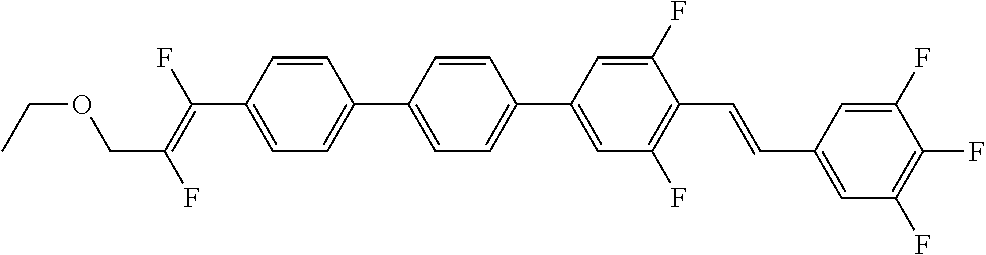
C1=CC(C2=CC=C(C3=CC(F)=C(C=CC4=CC(F)=C(F)C(F)=C4)C(F)=C3)C=C2)=CC=C1C(=C(F)COCC)F
